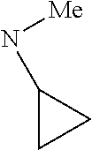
N([Me])C1CC1
